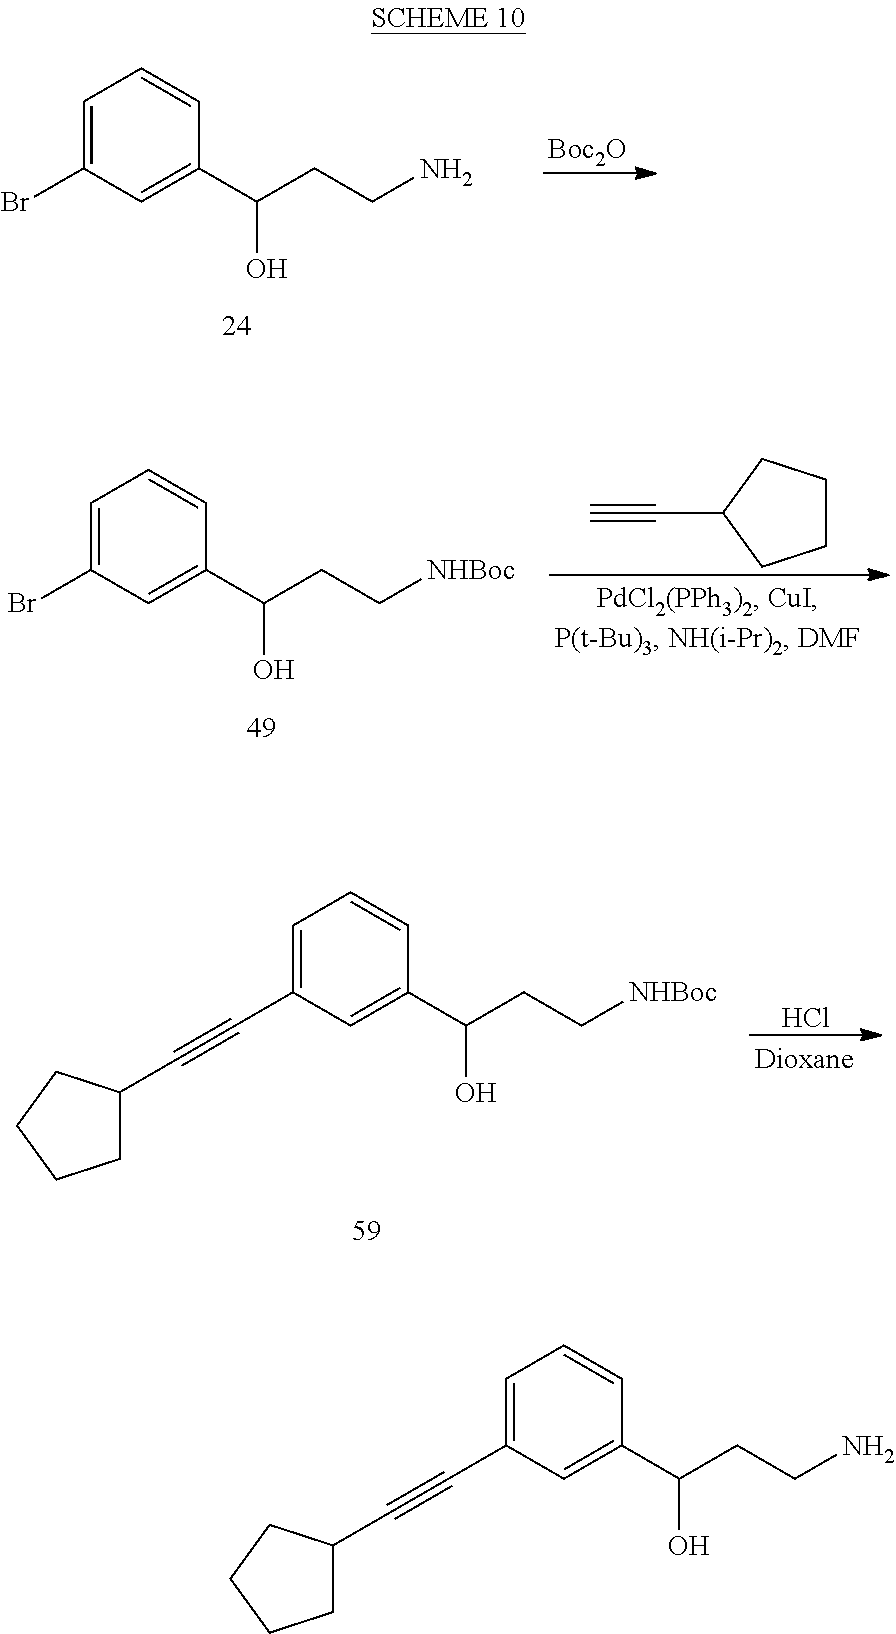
C1=C(Br)C=C(C(CCN)O)C=C1.[Boc2O].C1=C(Br)C=C(C(CC[NHBoc])O)C=C1.C1CCC(C#C)C1.C1=C(C#CC2CCCC2)C=C(C(CC[NHBoc])O)C=C1.Cl.C1=C(C#CC2CCCC2)C=C(C(CCN)O)C=C1
